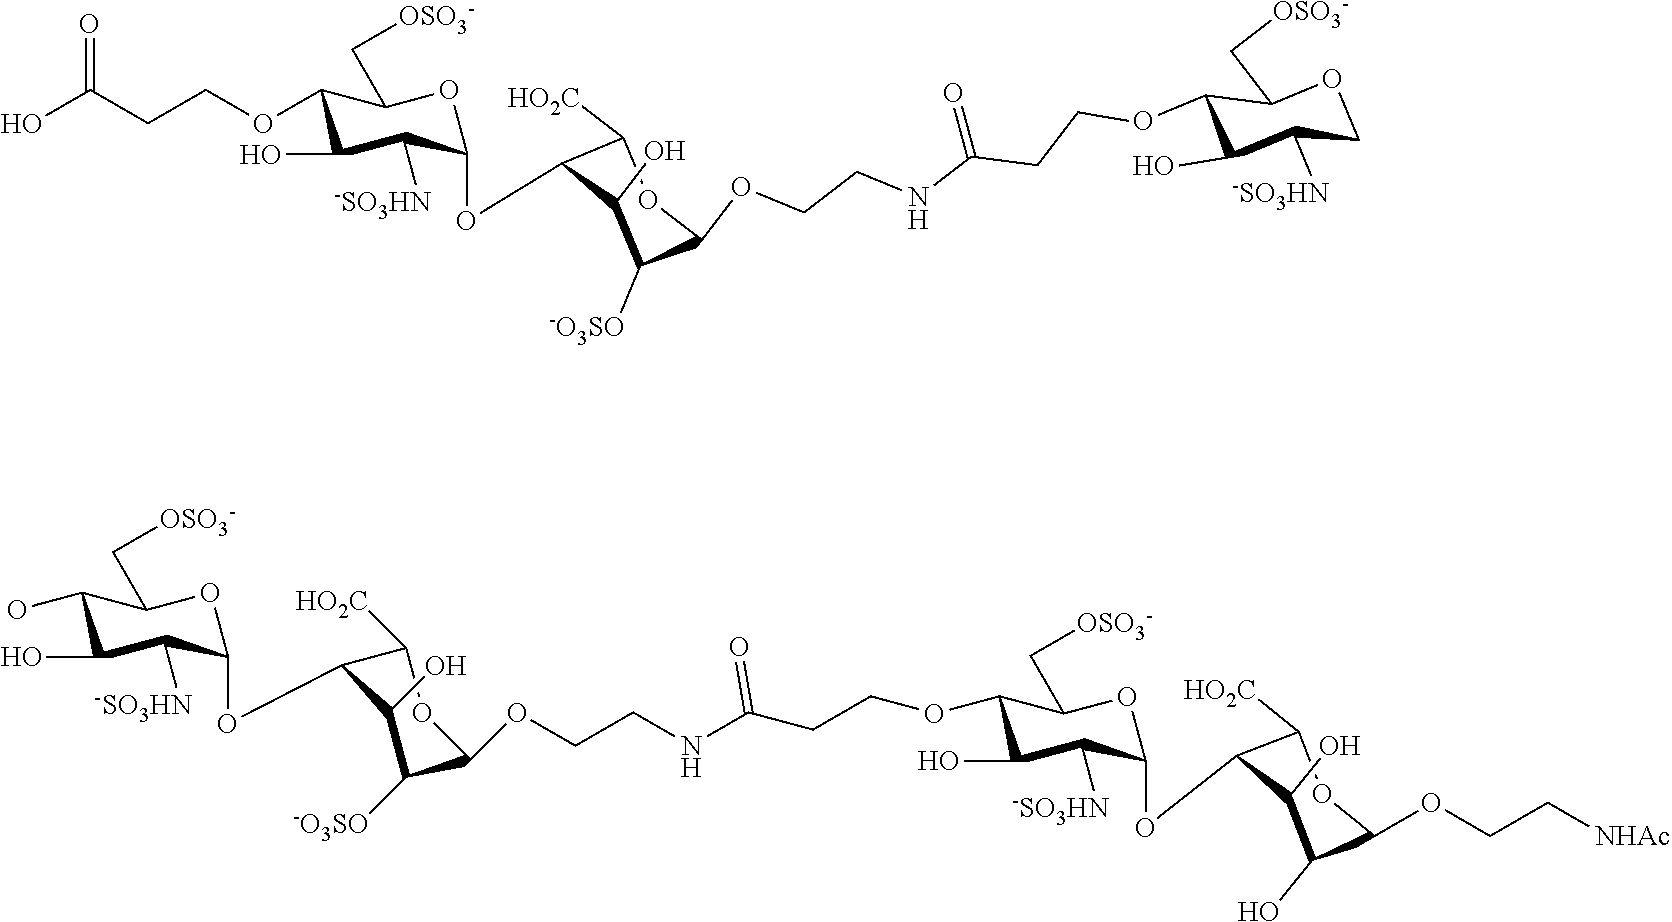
C1(O)C([-SO3HN])C(OC2C([HO2C])OC(OCC[NHAc])C(O)C2O)OC(C[OSO3-])C1OCCC(NCCOC1C([-O3SO])C(O)C(OC2C([-SO3HN])C(O)C(O)C(C[OSO3-])O2)C([HO2C])O1)=O.OC(CCOC1C(O)C([-SO3HN])C(OC2C([HO2C])OC(OCCNC(CCOC3C(O)C([-SO3HN])COC3C[OSO3-])=O)C([-O3SO])C2O)OC1C[OSO3-])=O
